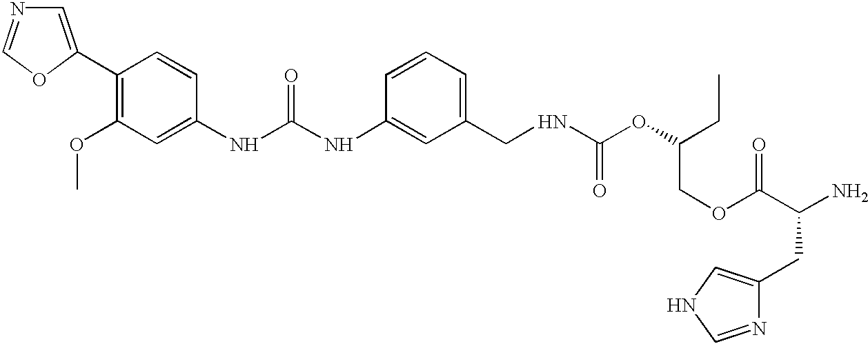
C1=C(C2=C(OC)C=C(NC(NC3=CC(CNC(OC(CC)COC(C(N)CC4=CNC=N4)=O)=O)=CC=C3)=O)C=C2)OC=N1
